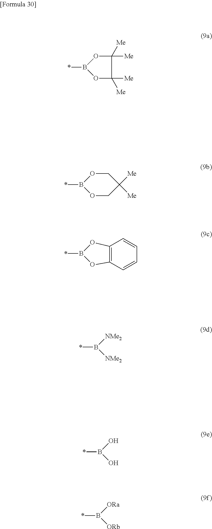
*B1OC([Me])([Me])C([Me])([Me])O1.*B1OCC([Me])([Me])CO1.*B(O)O.*B1OC2=C(O1)C=CC=C2.*B([ORa])[ORb].*B([NMe2])[NMe2]
